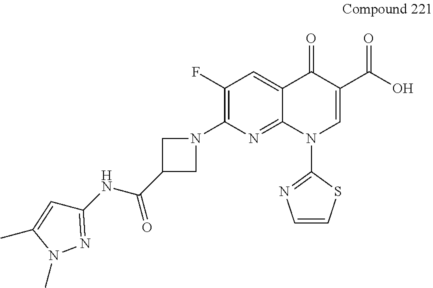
C1(NC(=O)C2CN(C3=C(F)C=C4C(=N3)N(C3=NC=CS3)C=C(C(O)=O)C4=O)C2)=NN(C)C(C)=C1
